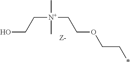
OCC[N+](CCOCC*)(C)C
